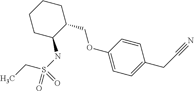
C1CC(NS(=O)(CC)=O)C(COC2=CC=C(CC#N)C=C2)CC1
